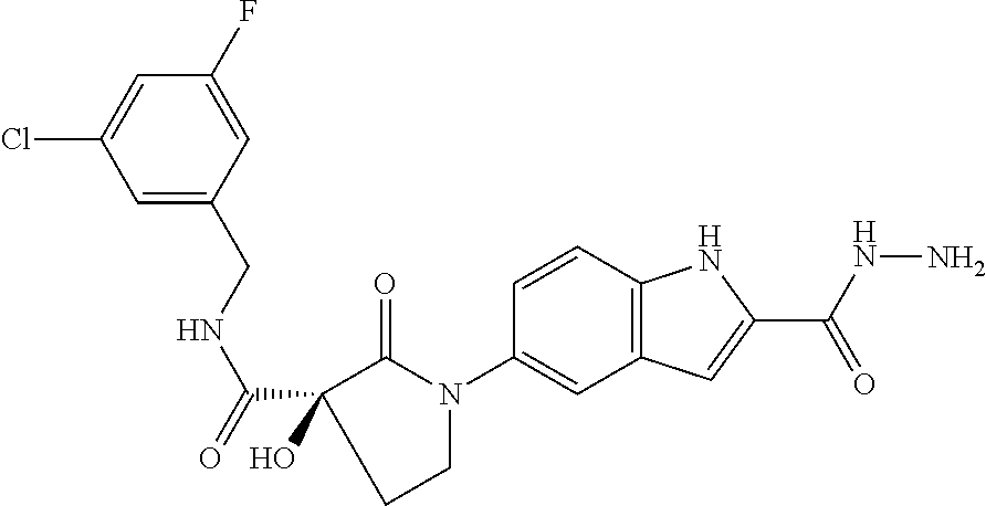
C1(F)=CC(CNC(=O)C2(O)C(=O)N(C3=CC4=C(C=C3)NC(C(NN)=O)=C4)CC2)=CC(Cl)=C1
